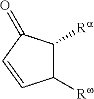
C1([Rw])C([Ra])C(=O)C=C1
